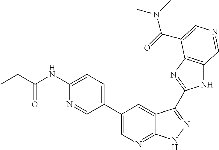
C1=C(NC(CC)=O)N=CC(C2=CN=C3C(=C2)C(C2=NC4=C(N2)C=NC=C4C(=O)N(C)C)=NN3)=C1
